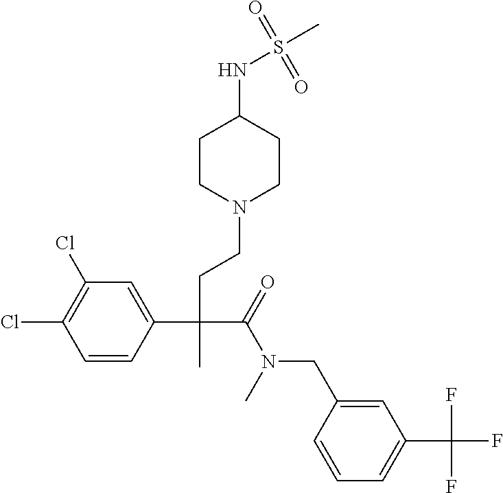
C1=CC(C(CCN2CCC(NS(C)(=O)=O)CC2)(C(=O)N(CC2=CC(C(F)(F)F)=CC=C2)C)C)=CC(Cl)=C1Cl
